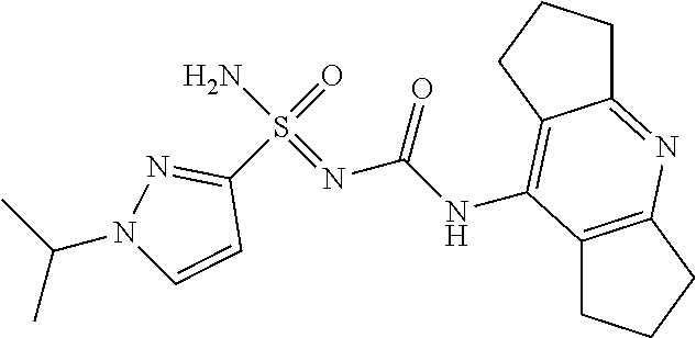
C1(S(=O)(N)=NC(NC2=C3C(=NC4=C2CCC4)CCC3)=O)=NN(C(C)C)C=C1
